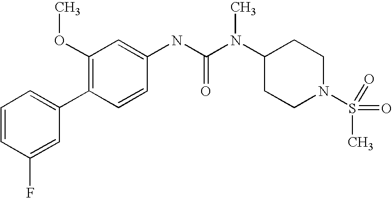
C1=CC(F)=CC(C2=C(OC)C=C(NC(N(C3CCN(S(C)(=O)=O)CC3)C)=O)C=C2)=C1
